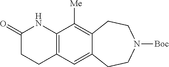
C1(=O)CCC2=C(C([Me])=C3C(=C2)CCN([Boc])CC3)N1
